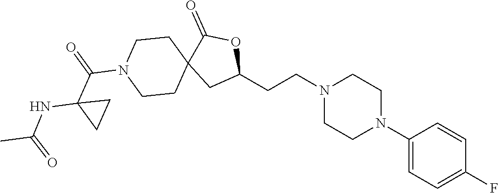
C1(N2CCN(CCC3OC(=O)C4(C3)CCN(C(C3(NC(C)=O)CC3)=O)CC4)CC2)=CC=C(F)C=C1
